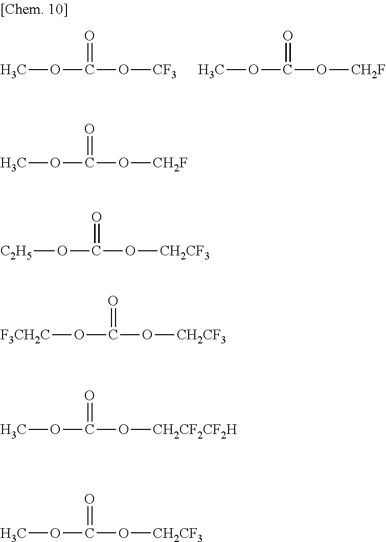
COC(=O)O[CF3].COC(=O)O[CH2F].COC(=O)O[CH2F].[C2H5]OC(=O)O[CH2CF3].[F3CH2C]OC(=O)O[CH2CF3].COC(=O)O[CH2CF2CF2H].COC(=O)O[CH2CF3]
